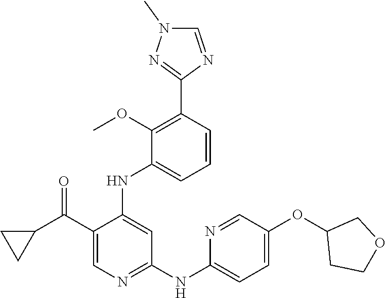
C1(C(C2CC2)=O)=CN=C(NC2=CC=C(OC3CCOC3)C=N2)C=C1NC1=CC=CC(C2=NN(C)C=N2)=C1OC
